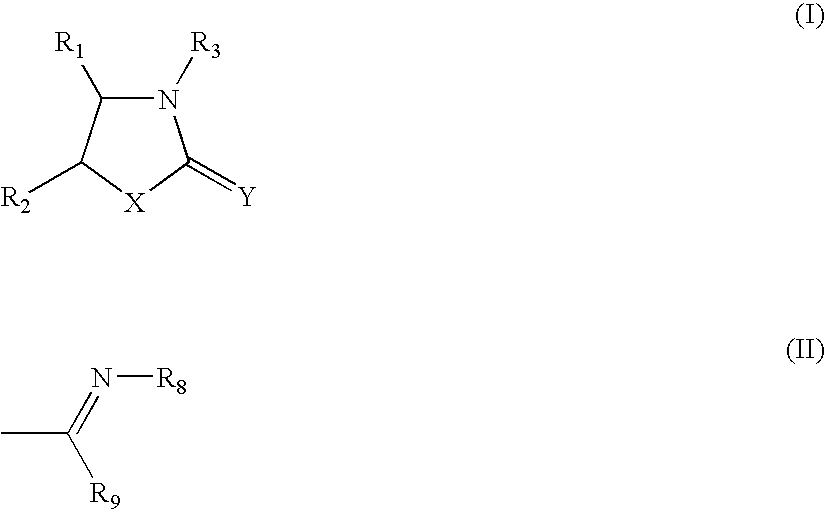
CC(=N[R8])[R9].N1([R3])C([R1])C([R2])[X]C1=[Y]
